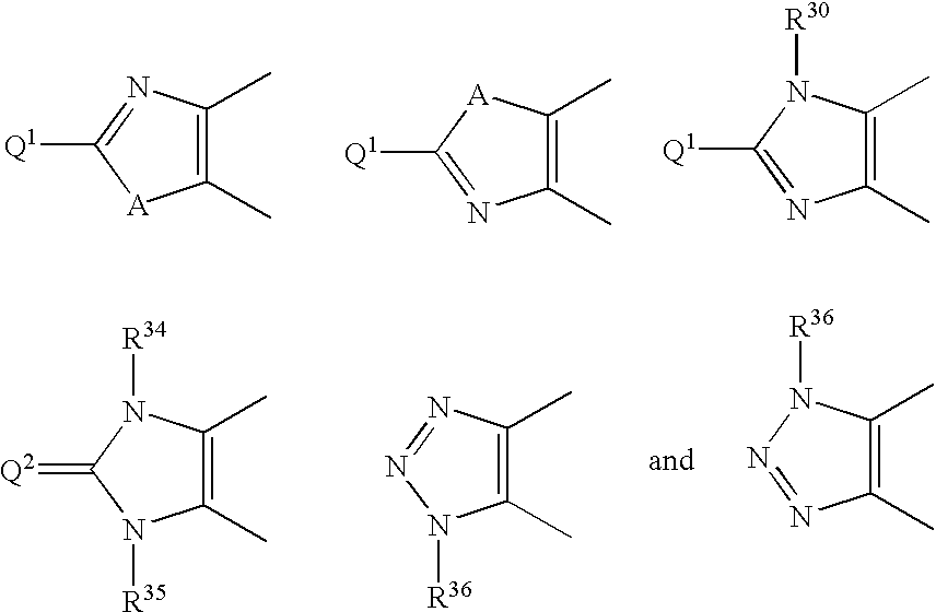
C1(C)=C(C)N=C([Q1])[A]1.C1(C)=C(C)[A]C([Q1])=N1.C1(C)=C(C)N([R30])C([Q1])=N1.C1(C)=C(C)N([R34])C(=[Q2])N1[R35].C1(C)=C(C)N=NN1[R36].C1(C)=C(C)N([R36])N=N1
